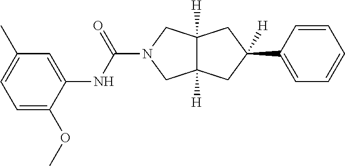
C12([H])C([H])(CC(C3=CC=CC=C3)([H])C1)CN(C(=O)NC1=CC(C)=CC=C1OC)C2
